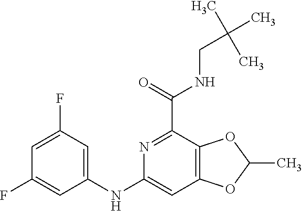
C1=C(F)C=C(NC2=CC3=C(C(C(=O)NCC(C)(C)C)=N2)OC(C)O3)C=C1F
